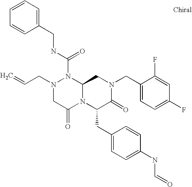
N(C(N1N(CC=C)CC(=O)N2C1CN(CC1=CC=C(F)C=C1F)C(=O)C2CC1=CC=C(NC=O)C=C1)=O)CC1=CC=CC=C1
